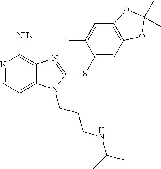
N1=CC=C2C(=C1N)N=C(SC1=CC3=C(C=C1I)OC(C)(C)O3)N2CCCNC(C)C
